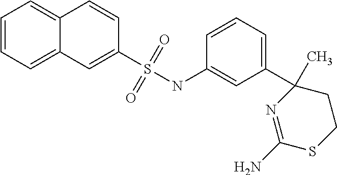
C1=CC=C2C(=C1)C=CC(S(NC1=CC(C3(C)N=C(N)SCC3)=CC=C1)(=O)=O)=C2
